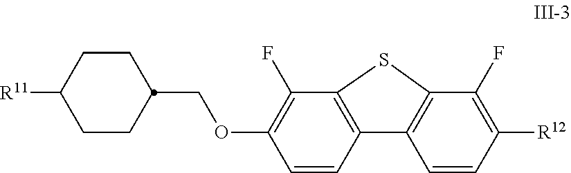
C1CC(COC2=C(F)C3=C(C=C2)C2=C(C(F)=C([R12])C=C2)S3)CCC1[R11]
